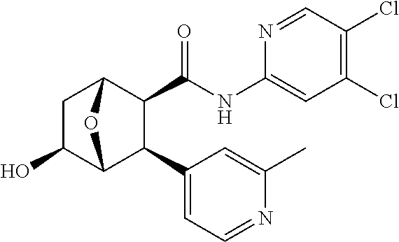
C1(O)C2C(C3=CC=NC(C)=C3)C(C(NC3=CC(Cl)=C(Cl)C=N3)=O)C(C1)O2
